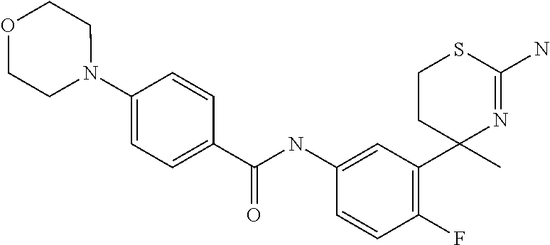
C1(NC(=O)C2=CC=C(N3CCOCC3)C=C2)=CC(C2(C)N=C(N)SCC2)=C(F)C=C1
